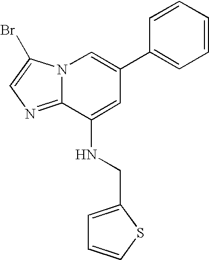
N12C(=NC=C1Br)C(NCC1=CC=CS1)=CC(C1=CC=CC=C1)=C2
